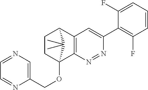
C1CC2(OCC3=CN=CC=N3)C3=C(C1C2(C)C)C=C(C1=C(F)C=CC=C1F)N=N3
